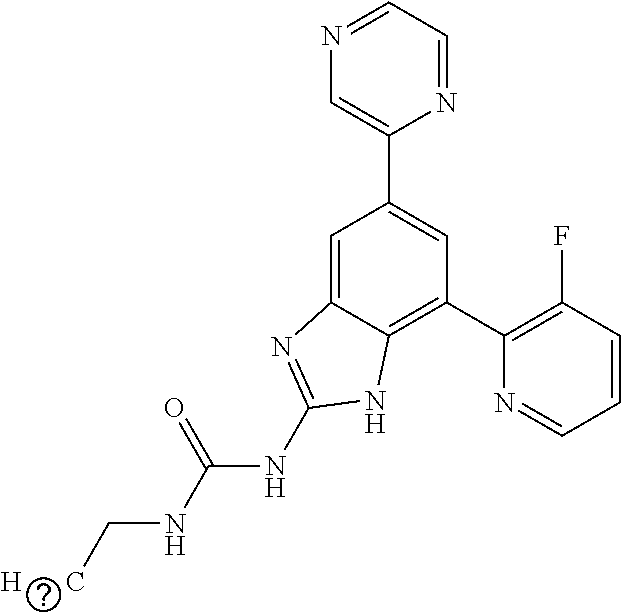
N1=CC=NC=C1C1=CC(C2=C(F)C=CC=N2)=C2C(=C1)N=C(NC(NC[H      C])=O)N2
